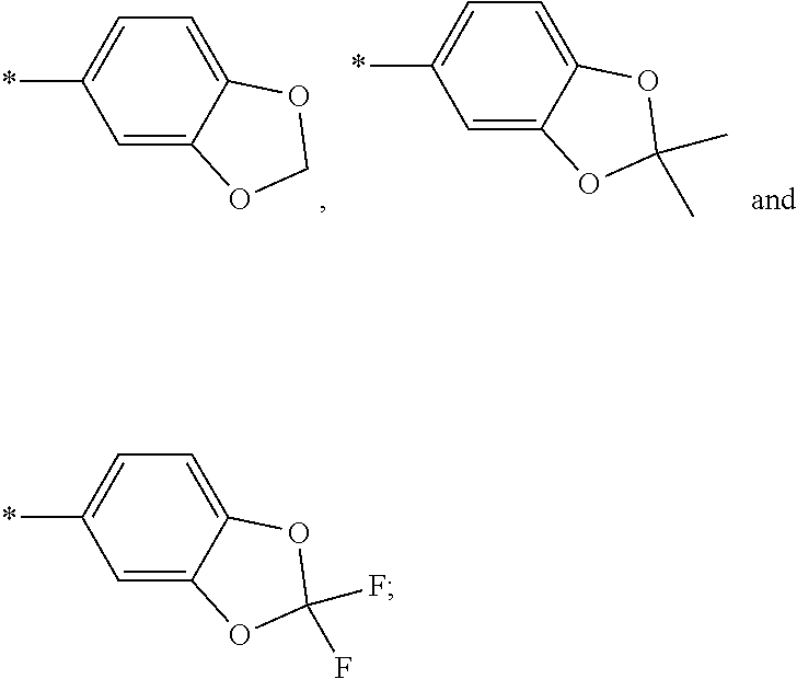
C1=C2C(=CC=C1*)OCO2.C1=C2C(=CC=C1*)OC(C)(C)O2.C1=C2C(=CC=C1*)OC(F)(F)O2
